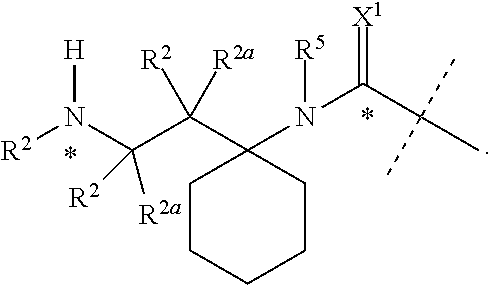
C1CCCCC1(C(C(N([R2])[H])([R2a])[R2])([R2])[R2a])N(C(C(C)(C)C)=[X1])[R5]
